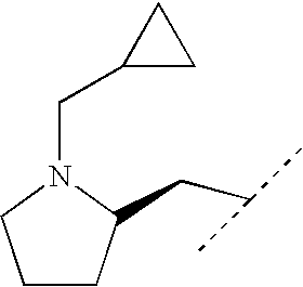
C1CC(CC(C)C)N(CC2CC2)C1
